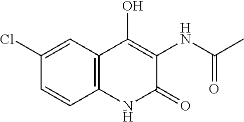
C12=C(C(O)=C(NC(C)=O)C(=O)N1)C=C(Cl)C=C2
